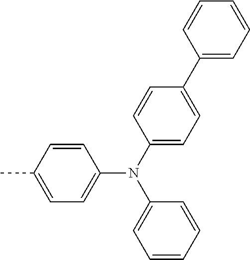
C1(N(C2=CC=C(C3=CC=CC=C3)C=C2)C2=CC=CC=C2)=CC=C(C)C=C1
